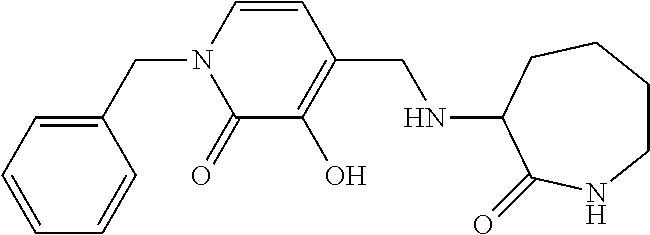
C1=CN(CC2=CC=CC=C2)C(=O)C(O)=C1CNC1C(=O)NCCCC1
